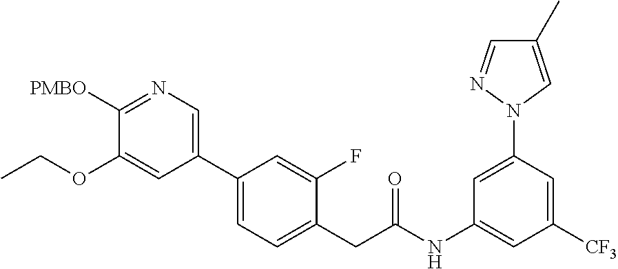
C1(NC(CC2=CC=C(C3=CN=C([PMBO])C(OCC)=C3)C=C2F)=O)=CC([CF3])=CC(N2C=C(C)C=N2)=C1
